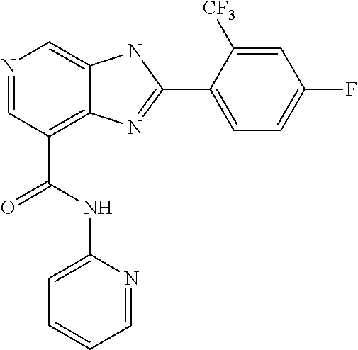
N1=CC(C(NC2=CC=CC=N2)=O)=C2C(=C1)NC(C1=CC=C(F)C=C1[CF3])=N2
